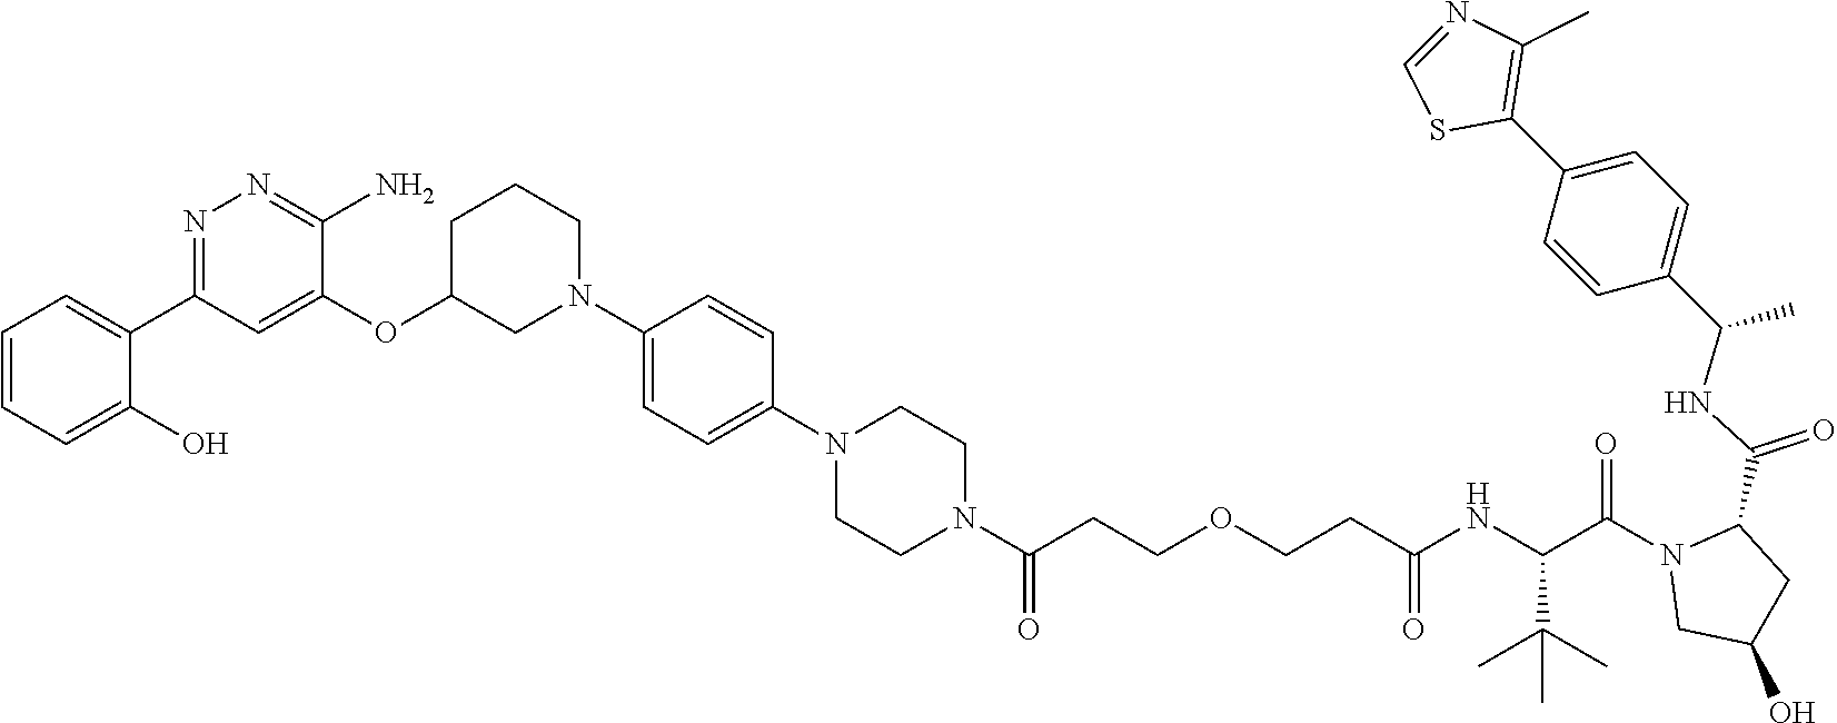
C1=CC=C(O)C(C2=NN=C(N)C(OC3CCCN(C4=CC=C(N5CCN(C(CCOCCC(NC(C(N6CC(O)CC6C(=O)NC(C6=CC=C(C7=C(C)N=CS7)C=C6)C)=O)C(C)(C)C)=O)=O)CC5)C=C4)C3)=C2)=C1
